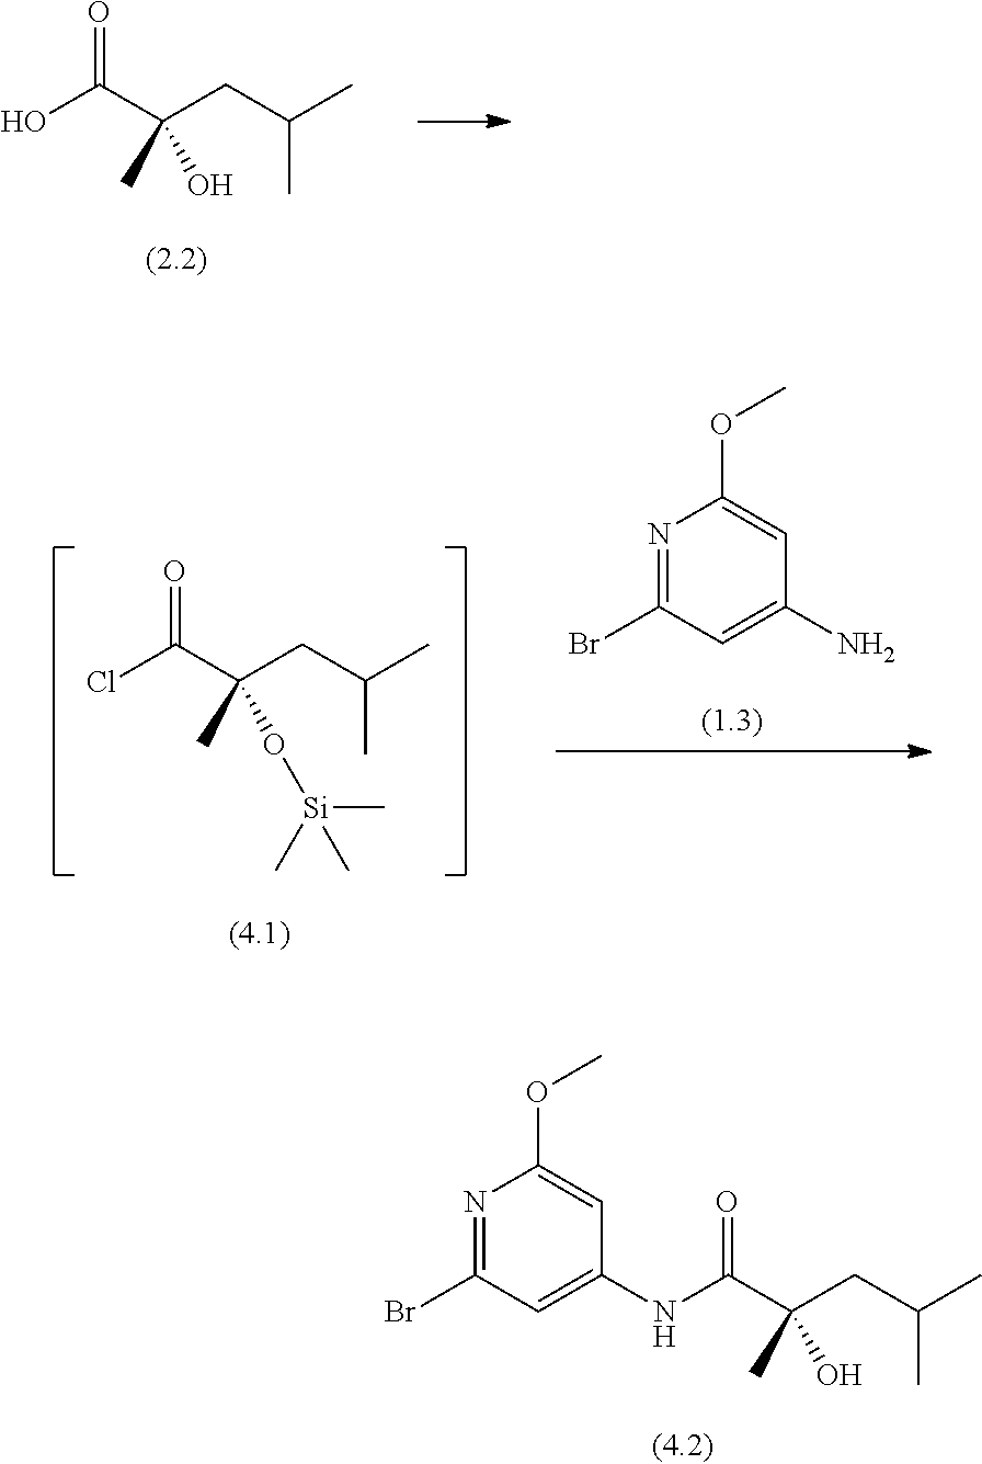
OC(C(CC(C)C)(C)O)=O.ClC(C(CC(C)C)(C)O[Si](C)(C)C)=O.N1=C(Br)C=C(N)C=C1OC.N1=C(Br)C=C(NC(C(CC(C)C)(C)O)=O)C=C1OC
